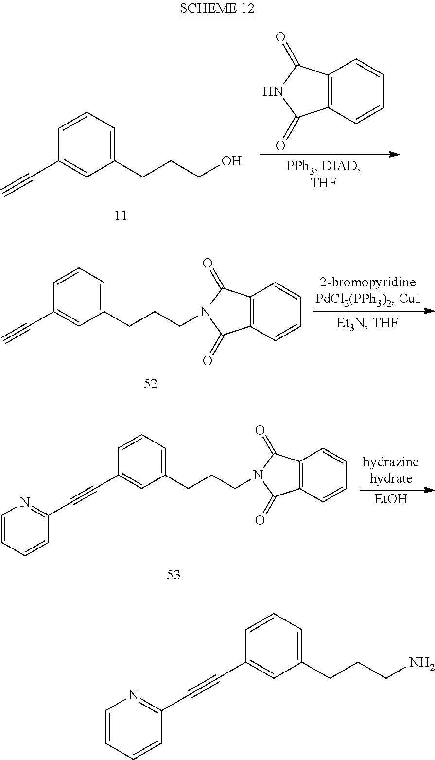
C12=C(C=CC=C1)C(=O)NC2=O.C1=CC=C(CCCO)C=C1C#C.C1(CCCN2C(=O)C3=C(C=CC=C3)C2=O)=CC=CC(C#C)=C1.[hydrazinehydrate].[EtOH].C1(CCCN2C(=O)C3=C(C=CC=C3)C2=O)=CC=CC(C#CC2=NC=CC=C2)=C1.C1(CCCN)=CC=CC(C#CC2=NC=CC=C2)=C1
